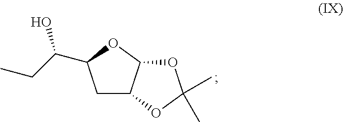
C(C1CC2C(O1)OC(C)(C)O2)(CC)O
